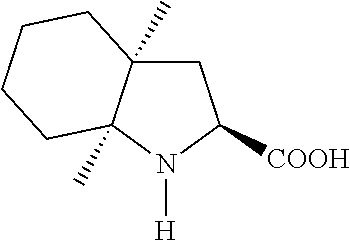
C1C2(C)C(C)(N([H])C1[COOH])CCCC2
